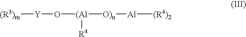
O([(Al]([O)n][Al][(R4)2])[R4])[Y][(R3)m]
